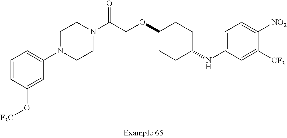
C1=CC(O[F3C])=CC(N2CCN(C(COC3CCC(NC4=CC=C([NO2])C([CF3])=C4)CC3)=O)CC2)=C1
